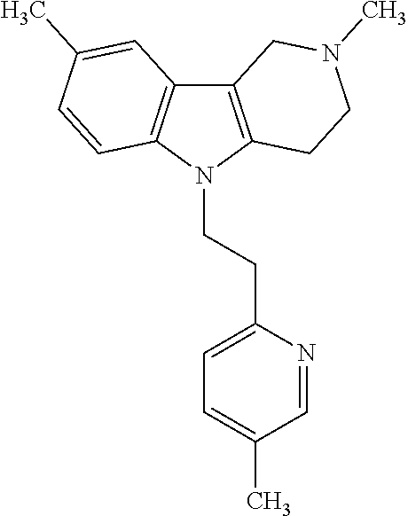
C12=C(N(CCC3=CC=C(C)C=N3)C3=C1C=C(C)C=C3)CCN(C)C2
